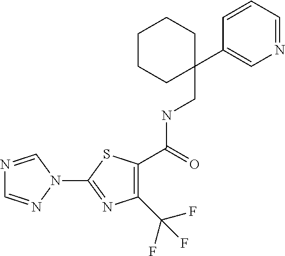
C1(C(F)(F)F)=C(C(NCC2(C3=CN=CC=C3)CCCCC2)=O)SC(N2C=NC=N2)=N1
